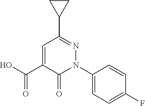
C1=C(C(O)=O)C(=O)N(C2=CC=C(F)C=C2)N=C1C1CC1
